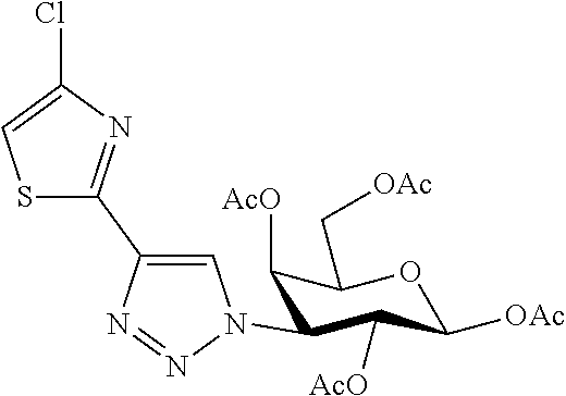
C1([AcO])C(N2N=NC(C3=NC(Cl)=CS3)=C2)C([AcO])C(C[OAc])OC1[OAc]
